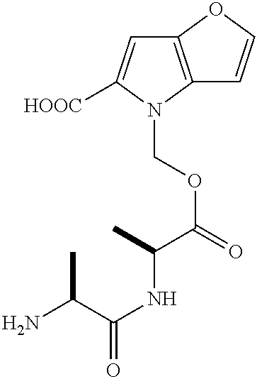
C12=C(N(COC(=O)C(C)NC(=O)C(N)C)C([HOOC])=C1)C=CO2
